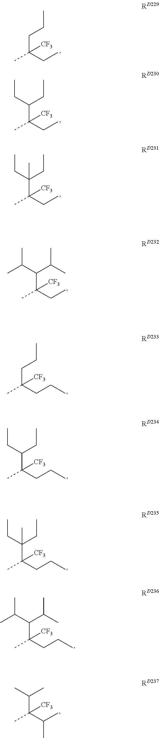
C(C(CCC)(C)[CF3])(C(C)C)C(C)C.C(C(C(C)C)(C)[CF3])(C)C.C(C(CC)(C)[CF3])CC.C(C(CC)(C)[CF3])(CC)CC.C(C(CC)(C)[CF3])(CC)(CC)C.C(C(CC)(C)[CF3])(C(C)C)C(C)C.C(C(CCC)(C)[CF3])CC.C(C(CCC)(C)[CF3])(CC)CC.C(C(CCC)(C)[CF3])(CC)(CC)C
